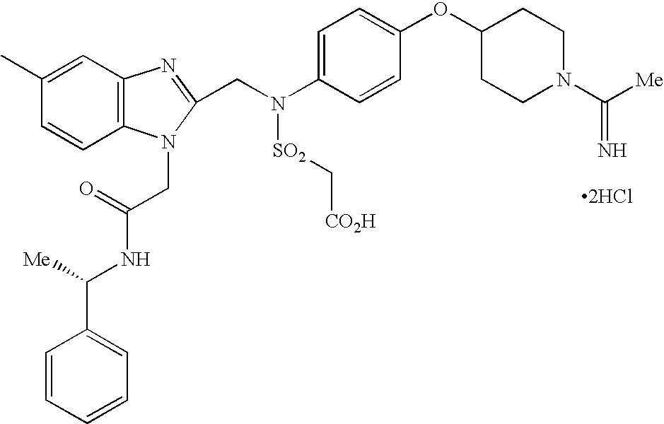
[2HCl].C1(C)=CC2=C(C=C1)N(CC(NC(C1=CC=CC=C1)[Me])=O)C(CN(C1=CC=C(OC3CCN(C([Me])=N)CC3)C=C1)[SO2]C[CO2H])=N2
